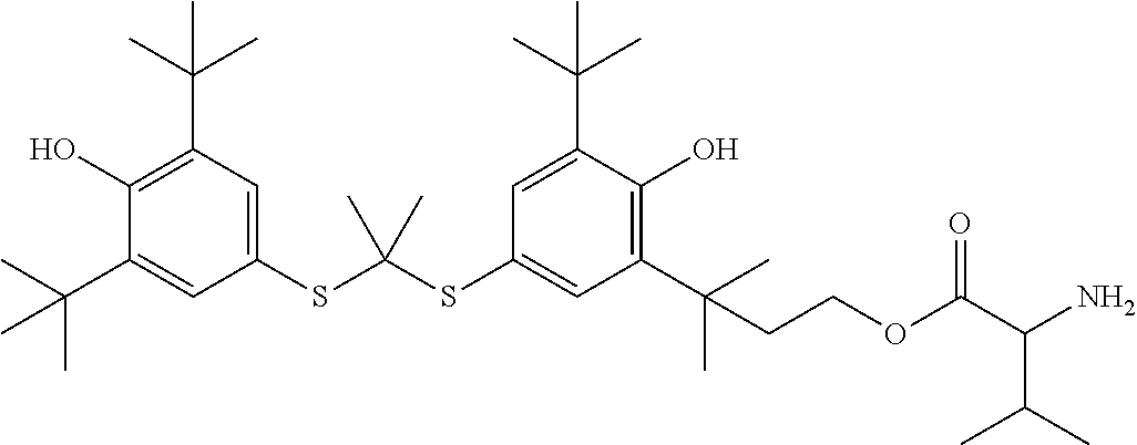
C1(C(C)(C)C)=CC(SC(SC2=CC(C(C)(C)CCOC(C(N)C(C)C)=O)=C(O)C(C(C)(C)C)=C2)(C)C)=CC(C(C)(C)C)=C1O
